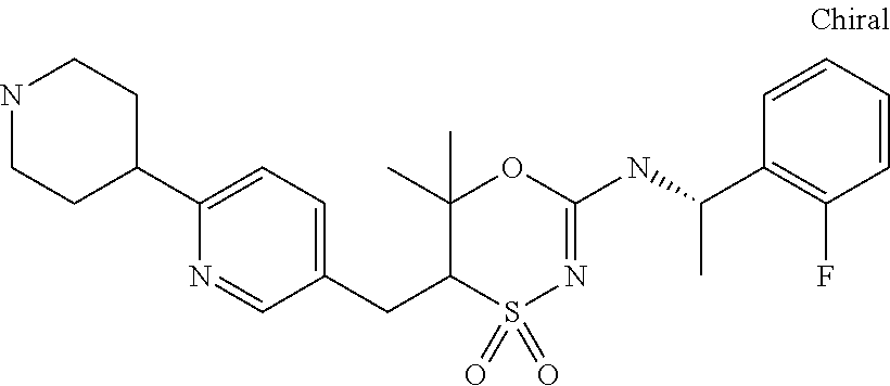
C1(C2CCNCC2)=CC=C(CC2S(=O)(=O)N=C(NC(C3=C(F)C=CC=C3)C)OC2(C)C)C=N1
